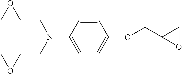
C1=CC(N(CC2CO2)CC2OC2)=CC=C1OCC1OC1
